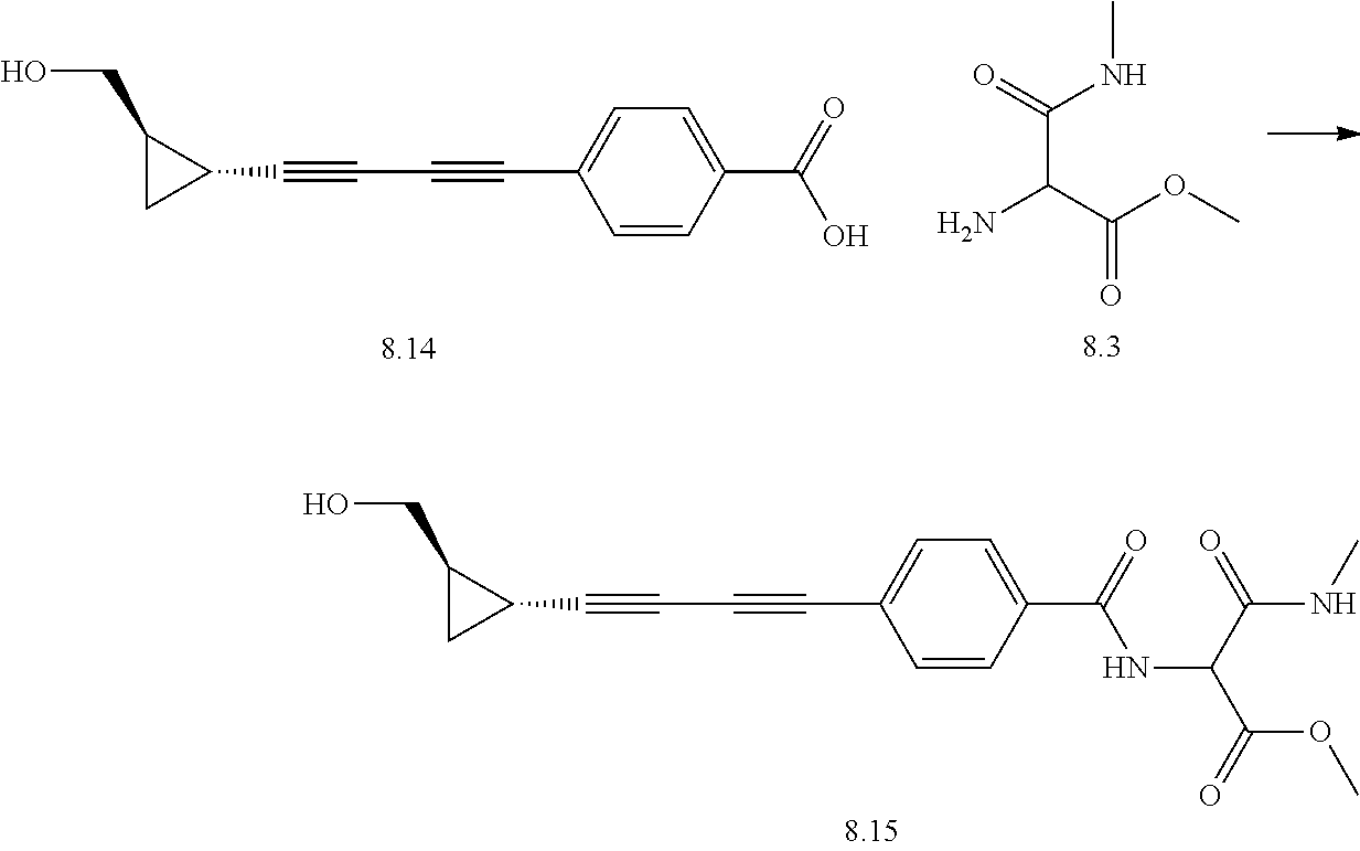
OCC1CC1C#CC#CC1=CC=C(C(O)=O)C=C1.C(C(C(OC)=O)N)(NC)=O.OCC1CC1C#CC#CC1=CC=C(C(NC(C(OC)=O)C(=O)NC)=O)C=C1
